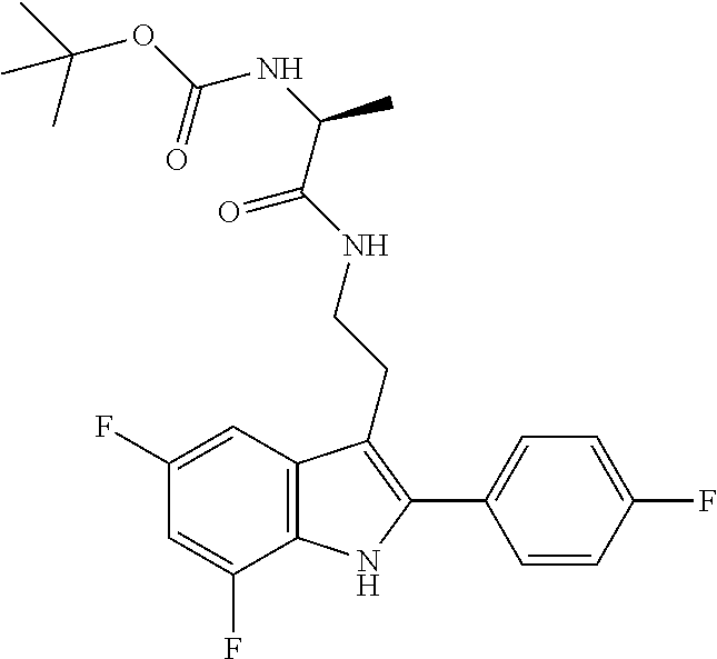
C1=C(F)C2=C(C=C1F)C(CCNC(=O)C(NC(=O)OC(C)(C)C)C)=C(C1=CC=C(F)C=C1)N2
